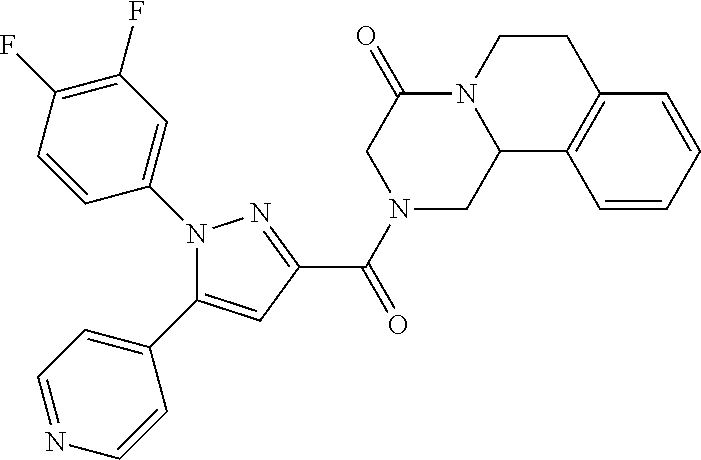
C1(C(N2CC3N(C(=O)C2)CCC2=C3C=CC=C2)=O)=NN(C2=CC(F)=C(F)C=C2)C(C2=CC=NC=C2)=C1
